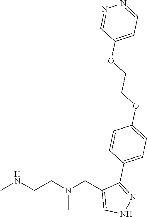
CNCCN(CC1=CNN=C1C1=CC=C(OCCOC2=CC=NN=C2)C=C1)C
